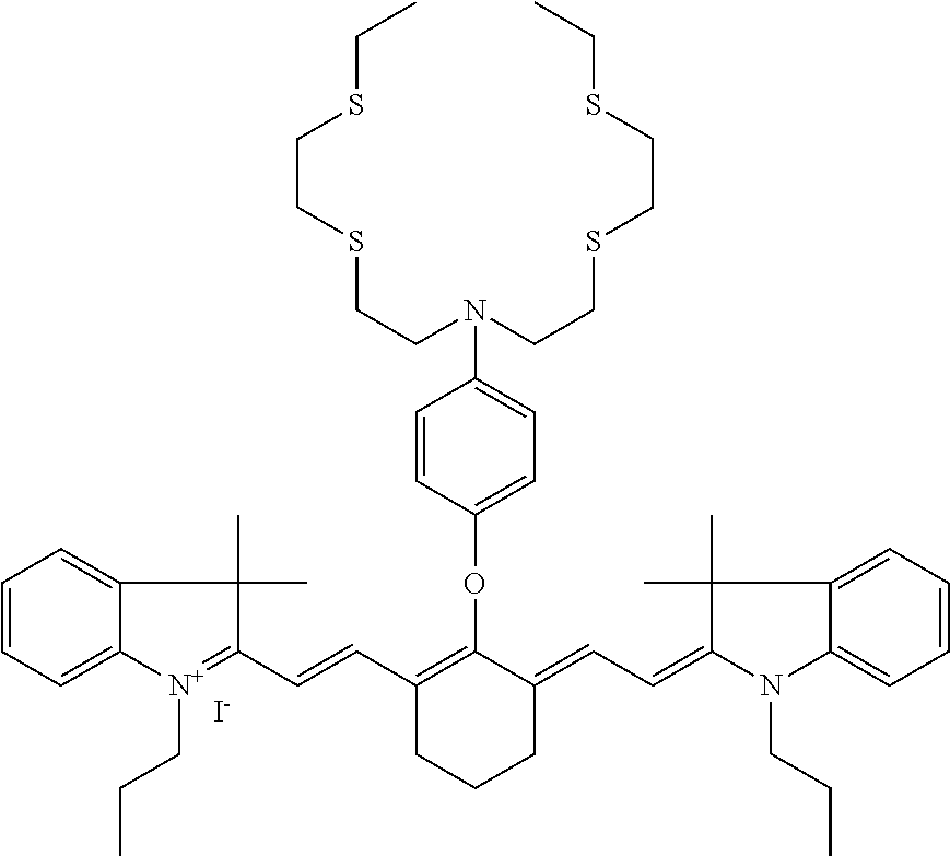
[I-].C1=CC(OC2=C(C=CC3=[N+](CCC)C4=CC=CC=C4C3(C)C)CCCC2=CC=C2N(CCC)C3=CC=CC=C3C2(C)C)=CC=C1N(CCSCCSCC)CCSCCSCC
